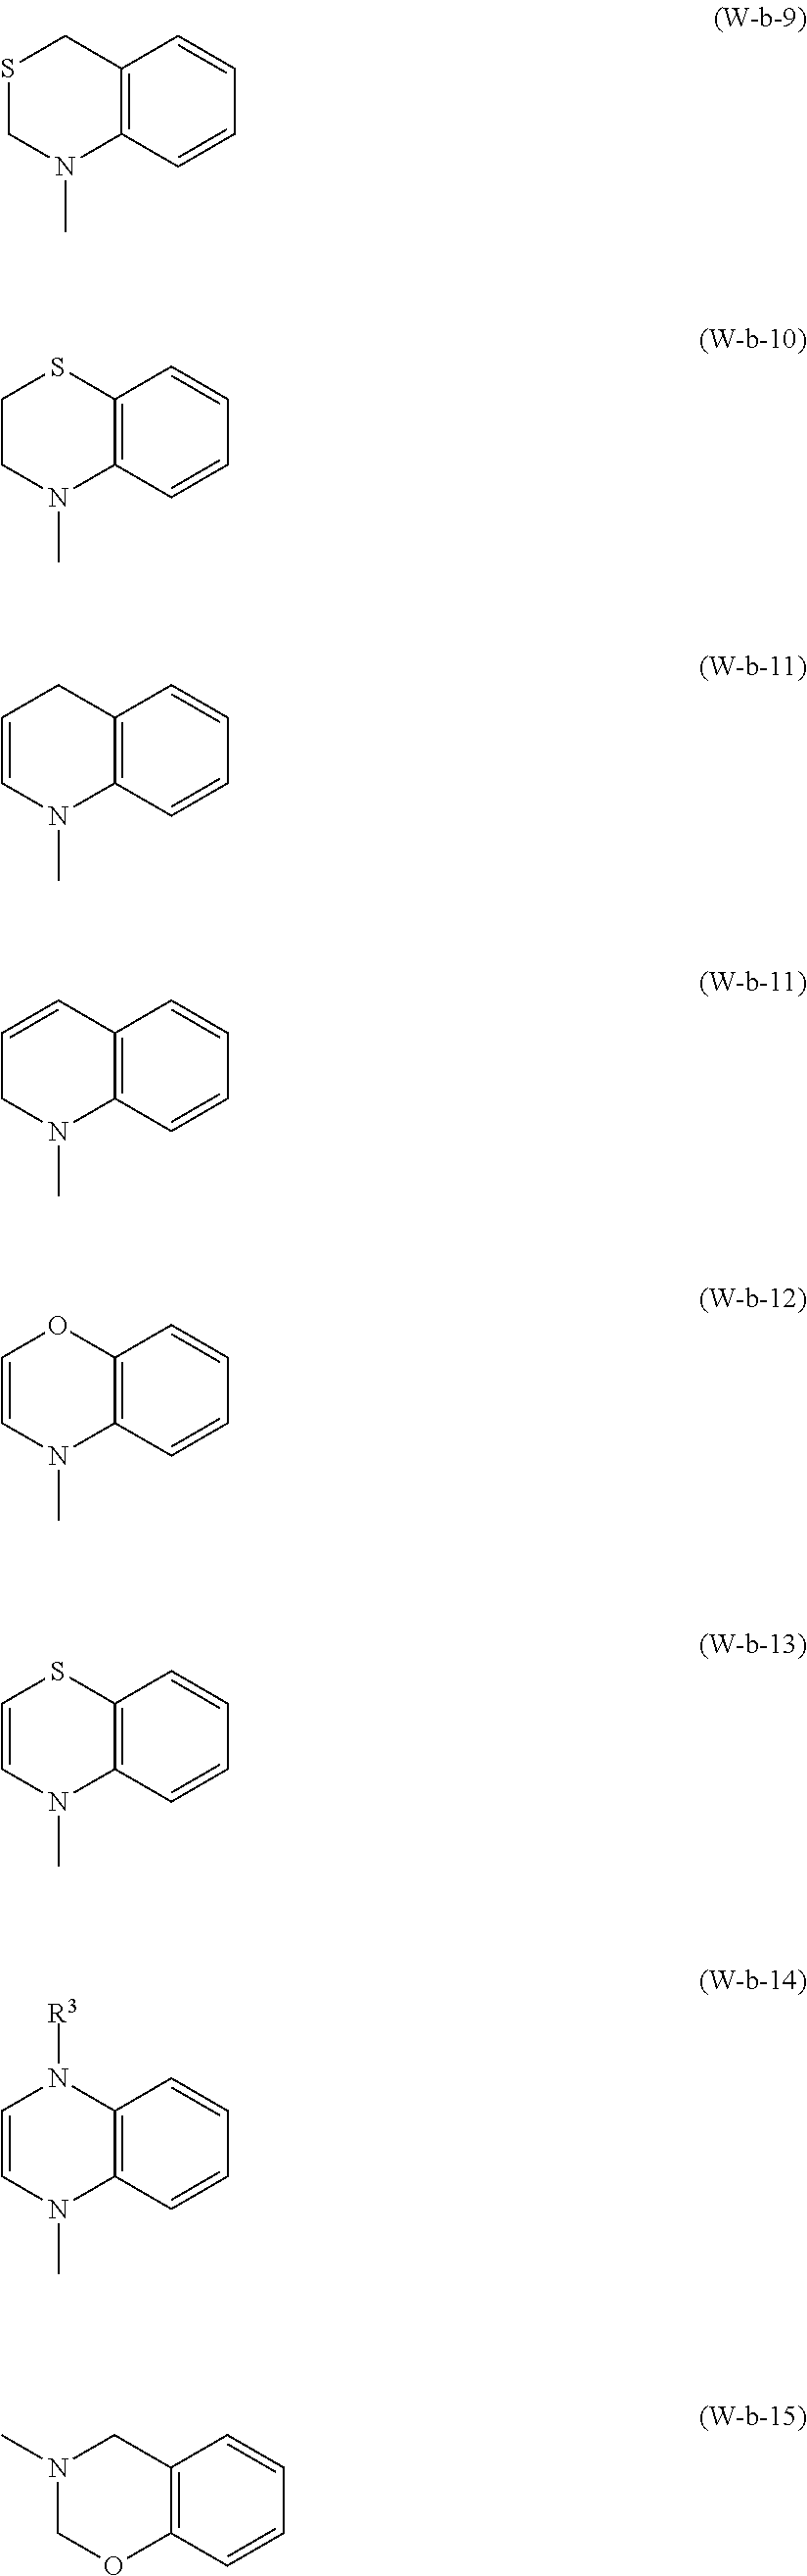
S1CN(C)C2=C(C1)C=CC=C2.C1CN(C)C2=C(S1)C=CC=C2.C1=CN(C)C2=C(C1)C=CC=C2.C1=CC2=C(N(C)C1)C=CC=C2.C1=CN(C)C2=C(O1)C=CC=C2.C1=CN(C)C2=C(S1)C=CC=C2.C1=CN(C)C2=C(N1[R3])C=CC=C2.N1(C)COC2=C(C1)C=CC=C2
